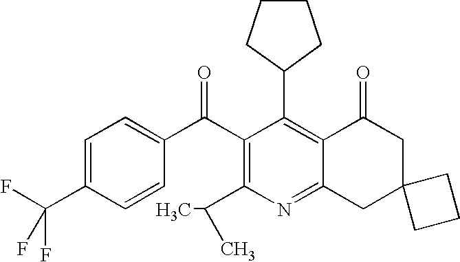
C1(C2=C3C(=NC(C(C)C)=C2C(C2=CC=C(C(F)(F)F)C=C2)=O)CC2(CC3=O)CCC2)CCCC1
